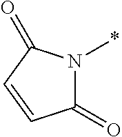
C1(=O)N(*)C(=O)C=C1
